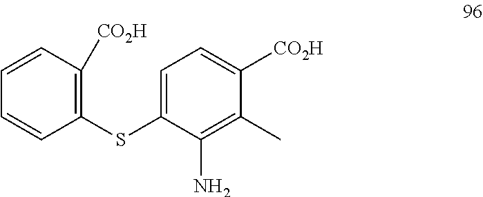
C1=CC([CO2H])=C(SC2=CC=C([CO2H])C(C)=C2N)C=C1
